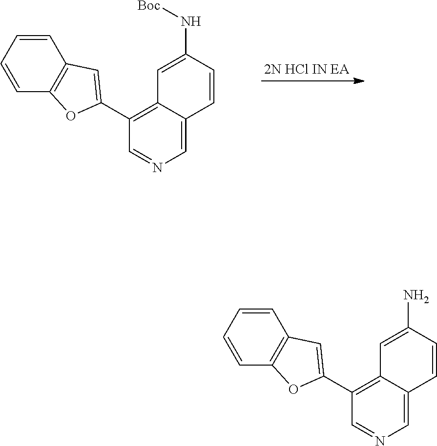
C1=C(N[Boc])C=CC2=CN=CC(C3=CC4=C(C=CC=C4)O3)=C12.C1=C(N)C=CC2=CN=CC(C3=CC4=C(C=CC=C4)O3)=C12
